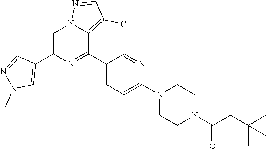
C1=C(C2=CN(C)N=C2)N=C(C2=CC=C(N3CCN(C(CC(C)(C)C)=O)CC3)N=C2)C2=C(Cl)C=NN12
